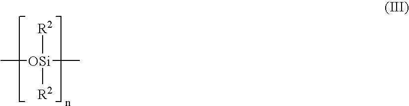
[OSi]([R2])(C)(C)[R2]
